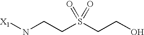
[X1]NCCS(CCO)(=O)=O
